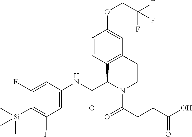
C1=CC2=C(C=C1OCC(F)(F)F)CCN(C(CCC(O)=O)=O)C2C(NC1=CC(F)=C([Si](C)(C)C)C(F)=C1)=O
